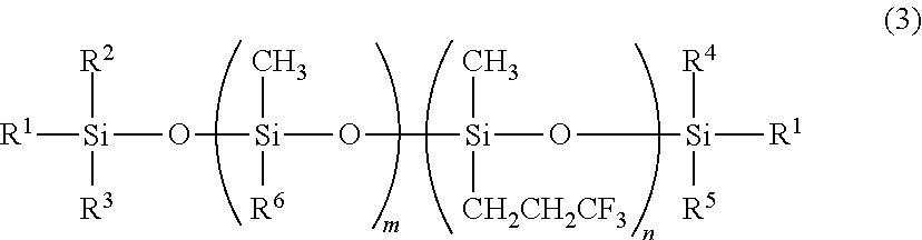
[R1][Si](O[Si](O[Si](O[Si]([R1])([R4])[R5])(C)[CH2CH2CF3])(C)[R6])([R3])[R2]
